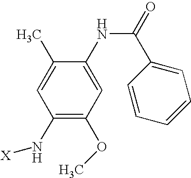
C1(C)=CC(N[X])=C(OC)C=C1NC(C1=CC=CC=C1)=O
